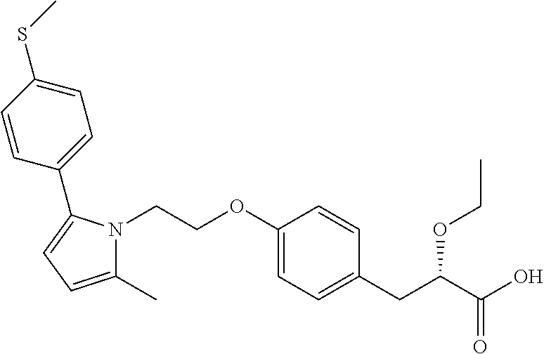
C1(C)=CC=C(C2=CC=C(SC)C=C2)N1CCOC1=CC=C(CC(C(O)=O)OCC)C=C1
